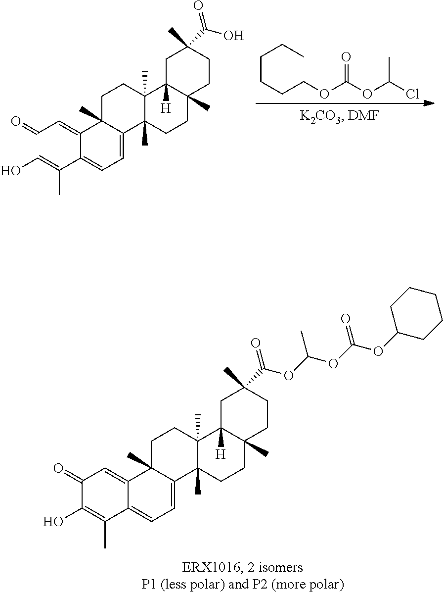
C1(=O)C(O)=C(C)C2=CC=C3C(C)(C2=C1)CCC1(C)C3(C)CCC2(C)C1([H])CC(C)(C(=O)OC(C)OC(=O)OC1CCCCC1)CC2.C(C=C1C(C(=CO)C)=CC=C2C1(C)CCC1(C)C2(C)CCC2(C)C1([H])CC(C)(C(O)=O)CC2)=O.C(CCCOC(OC(Cl)C)=O)CC
